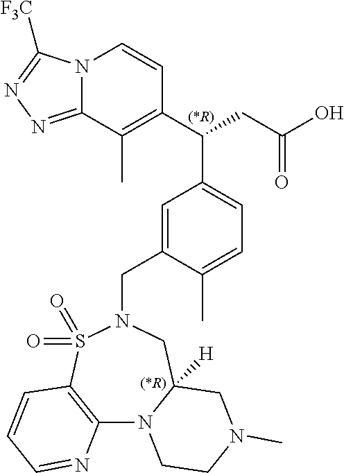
N12C(=NN=C1[F3C])C(C)=C(C(CC(O)=O)C1=CC=C(C)C(CN3CC4([H])N(C5=C(S3(=O)=O)C=CC=N5)CCN(C)C4)=C1)C=C2.[(*R)].[(*R)]
